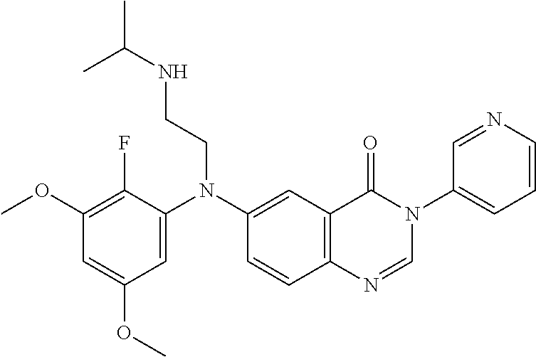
C1(OC)=C(F)C(N(C2=CC3=C(C=C2)N=CN(C2=CC=CN=C2)C3=O)CCNC(C)C)=CC(OC)=C1
